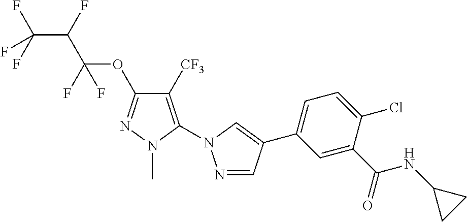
C1([CF3])=C(N2N=CC(C3=CC=C(Cl)C(C(NC4CC4)=O)=C3)=C2)N(C)N=C1OC(C(F)C(F)(F)F)(F)F
